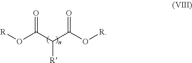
[R]OC(C([R])C(O[R])=O)=O
